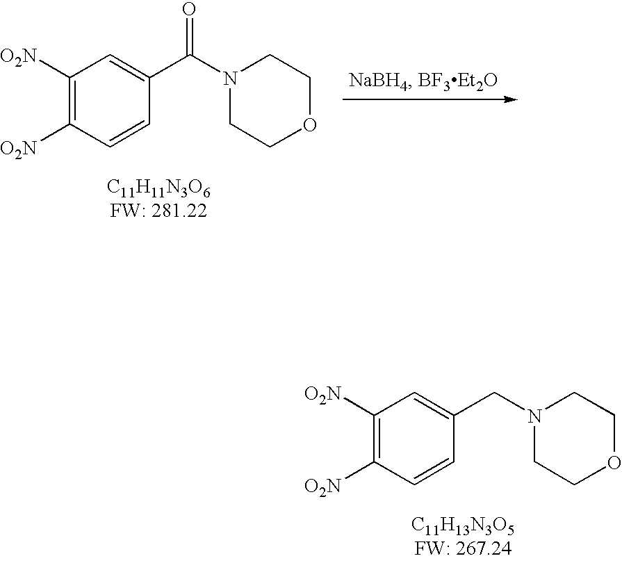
C1([O2N])=C([O2N])C=CC(C(N2CCOCC2)=O)=C1.C1([O2N])=C([O2N])C=CC(CN2CCOCC2)=C1
